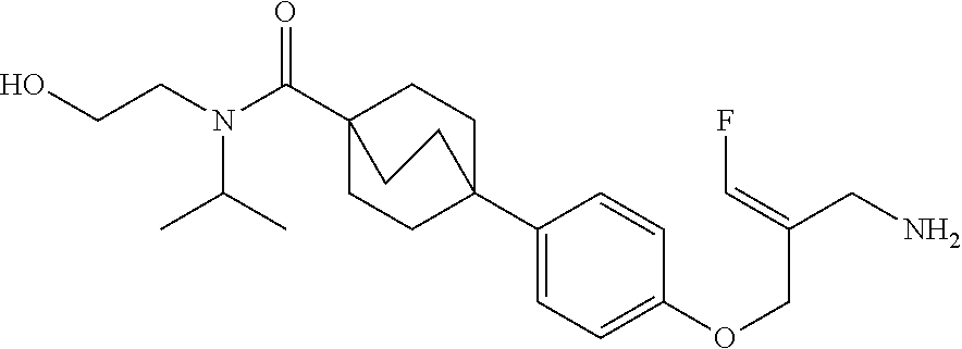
C1(C23CCC(C(N(CCO)C(C)C)=O)(CC2)CC3)=CC=C(OCC(CN)=CF)C=C1
